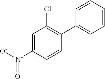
[O-][N+](C1=CC(Cl)=C(C2=CC=CC=C2)C=C1)=O
